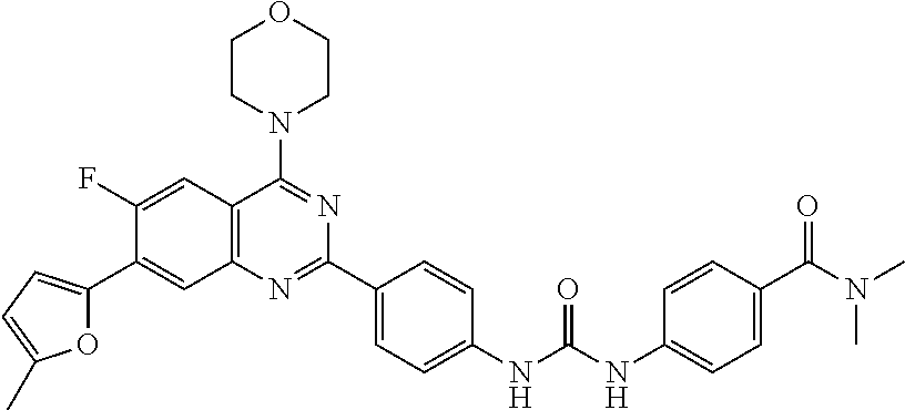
C1(F)=CC2=C(C=C1C1=CC=C(C)O1)N=C(C1=CC=C(NC(NC3=CC=C(C(N(C)C)=O)C=C3)=O)C=C1)N=C2N1CCOCC1
